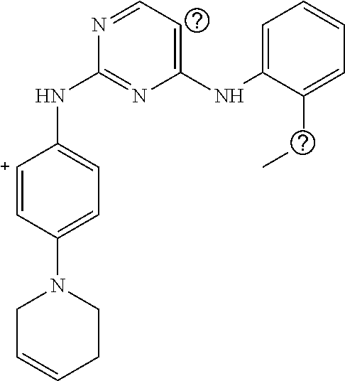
[C+]1=CC(N2CCC=CC2)=CC=C1NC1=NC(NC2=CC=CC=C2CC)=CC=N1
